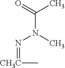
C(N(N=[CH3C]C)C)(C)=O
